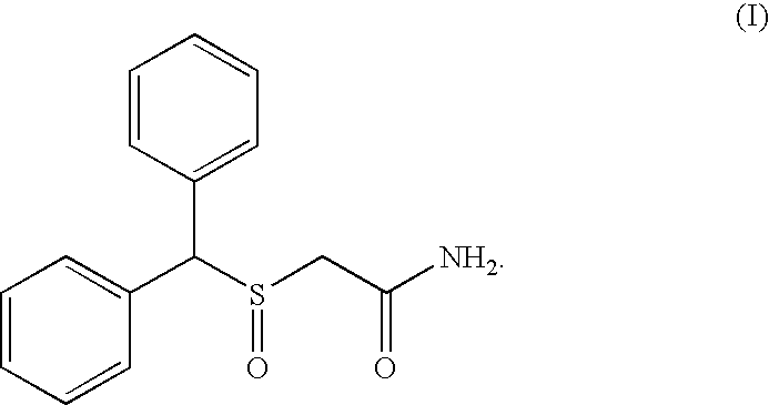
C1=CC=CC(C(S(CC([NH2])=O)=O)C2=CC=CC=C2)=C1
